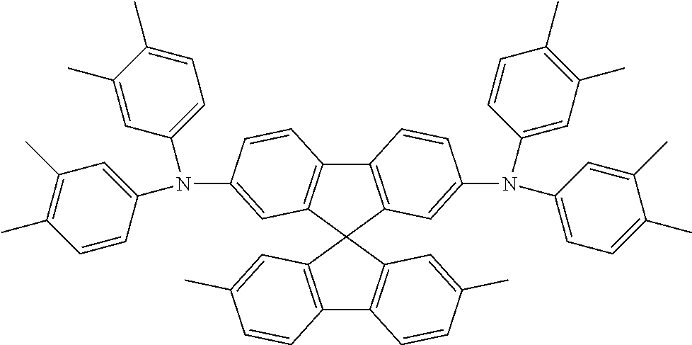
C12=C(C3(C4=C1C=CC(C)=C4)C1=C(C4=C3C=C(N(C3=CC=C(C)C(C)=C3)C3=CC(C)=C(C)C=C3)C=C4)C=CC(N(C3=CC=C(C)C(C)=C3)C3=CC(C)=C(C)C=C3)=C1)C=C(C)C=C2
